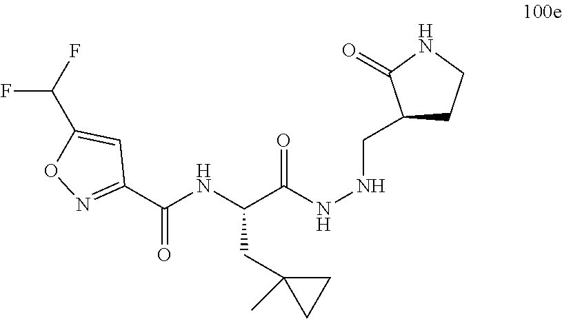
C(C(NNCC1CCNC1=O)=O)(NC(C1=NOC(C(F)F)=C1)=O)CC1(C)CC1
